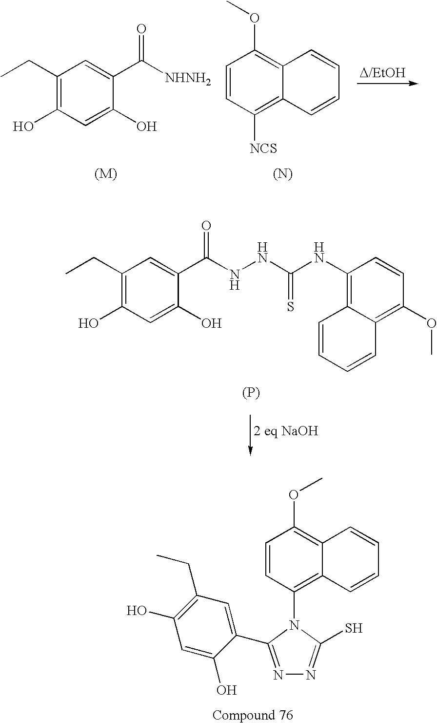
C1(CC)=C(O)C=C(O)C(C([NHNH2])=O)=C1.C1=CC([NCS])=C2C(=C1OC)C=CC=C2.[(N)].C1(CC)=C(O)C=C(O)C(C(NNC(NC2=C3C(=C(OC)C=C2)C=CC=C3)=S)=O)=C1.[(P)].C1=CC(N2C(S)=NN=C2C2=CC(CC)=C(O)C=C2O)=C2C(=C1OC)C=CC=C2
